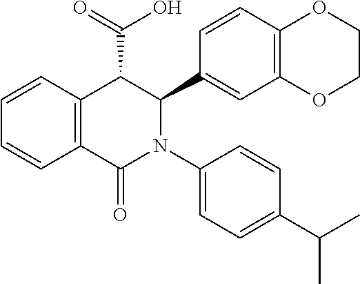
C1=CC2=C(C=C1)C(=O)N(C1=CC=C(C(C)C)C=C1)C(C1=CC3=C(C=C1)OCCO3)C2C(=O)O
